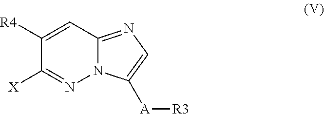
C1([X])=NN2C(=NC=C2[A][R3])C=C1[R4]
